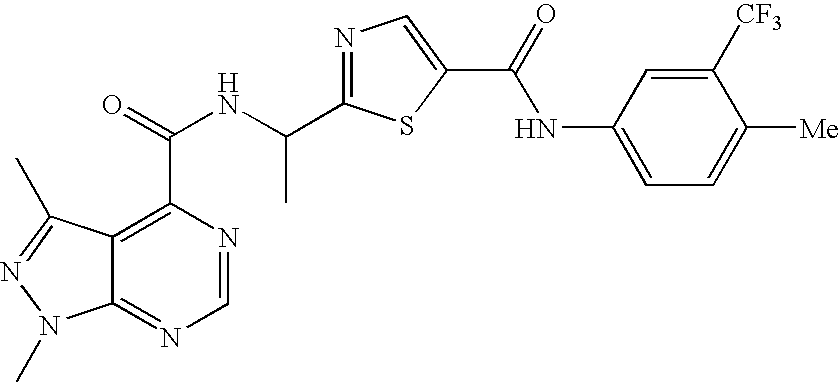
C12=NC=NC(C(=O)NC(C3=NC=C(C(=O)NC4=CC=C([Me])C([CF3])=C4)S3)C)=C1C(C)=NN2C
